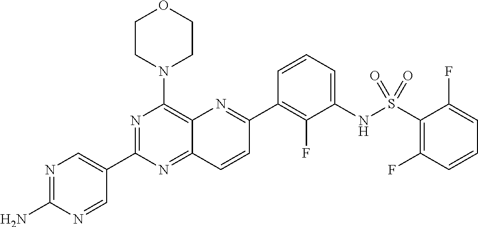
C12=NC(C3=CN=C(N)N=C3)=NC(N3CCOCC3)=C1N=C(C1=C(F)C(NS(C3=C(F)C=CC=C3F)(=O)=O)=CC=C1)C=C2
